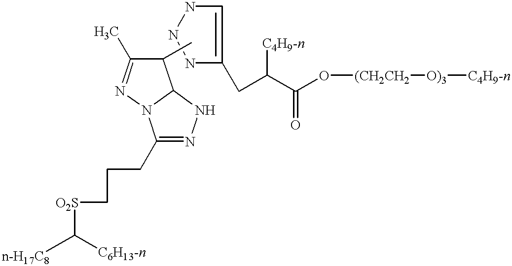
C1(C)=NN2C(C1C)NN=C2CCC[O2S]C([C6H13-n])[n-H17C8].N1C(CC([C4H9-n])C(O[(CH2CH2][O)3][C4H9-n])=O)=CNN1
